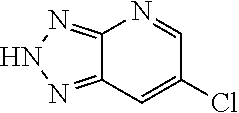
C12=NNN=C1N=CC(Cl)=C2
